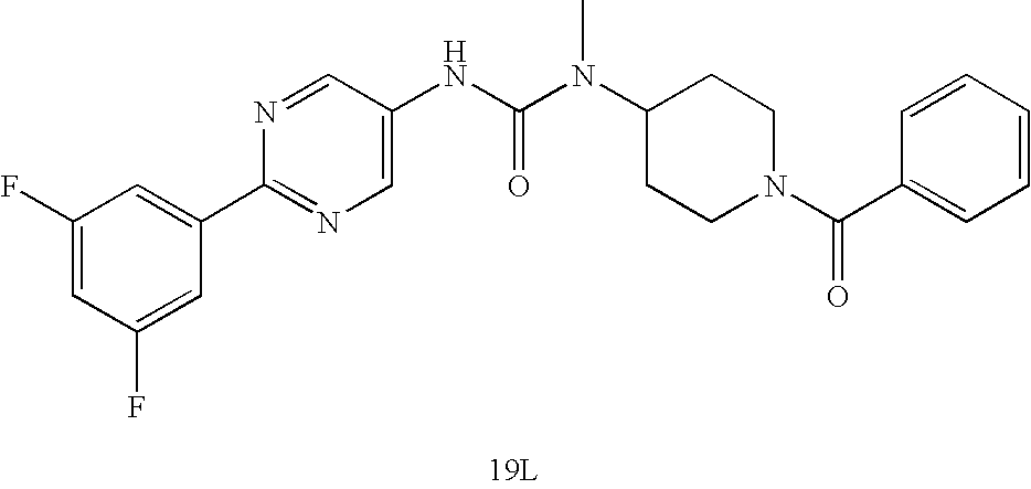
[19L].N(C(N(C1CCN(C(=O)C2=CC=CC=C2)CC1)C)=O)C1=CN=C(C2=CC(F)=CC(F)=C2)N=C1
